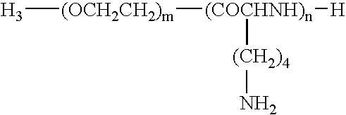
[H3][(OCH2CH2)m][(COCHNH)n]([H])[(CH2)4]N
